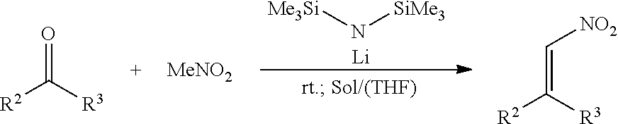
N([Me3Si])[SiMe3].[Li].O=C([R3])[R2].[MeNO2].C(=C([R3])[R2])[NO2]
